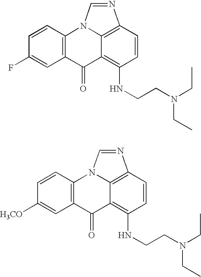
C12=C(C=CC(F)=C1)N1C=NC3=C1C(=C(NCCN(CC)CC)C=C3)C2=O.C12=C(C=CC([H3CO])=C1)N1C=NC3=C1C(=C(NCCN(CC)CC)C=C3)C2=O
